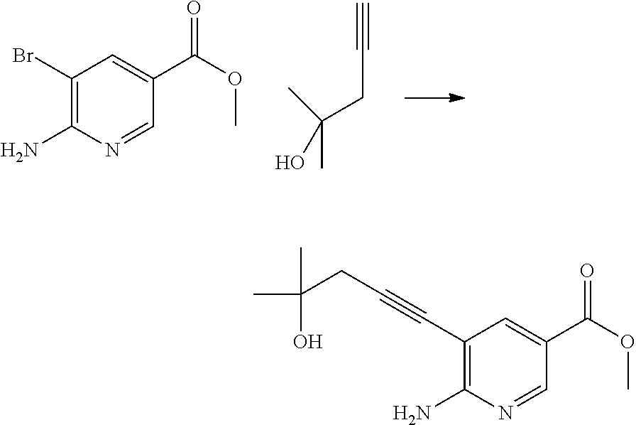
C1(Br)=C(N)N=CC(C(OC)=O)=C1.C(CC#C)(C)(O)C.C1(C#CCC(C)(C)O)=C(N)N=CC(C(OC)=O)=C1
